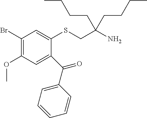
C1(Br)=C(OC)C=C(C(C2=CC=CC=C2)=O)C(SCC(N)(CCCC)CCCC)=C1
